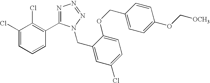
C1(Cl)=CC=CC(C2=NN=NN2CC2=CC(Cl)=CC=C2OCC2=CC=C(OC[OCH3])C=C2)=C1Cl
